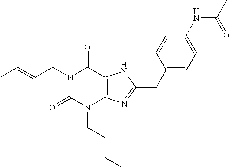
C12=C(NC(CC3=CC=C(NC(C)=O)C=C3)=N1)C(=O)N(CC=CC)C(=O)N2CCCC
